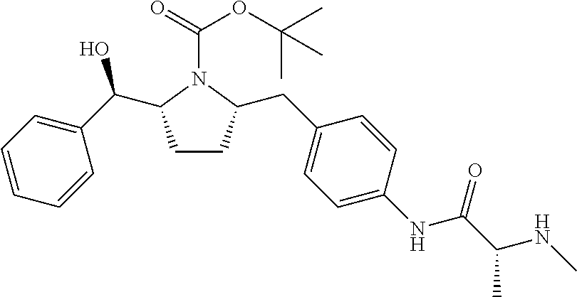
C1CC(CC2=CC=C(NC(C(NC)C)=O)C=C2)N(C(OC(C)(C)C)=O)C1C(C1=CC=CC=C1)O
